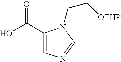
C1(C(O)=O)=CN=CN1CC[OTHP]
